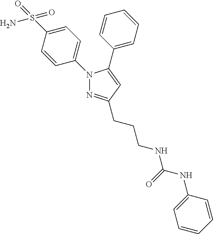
C1=C(N2N=C(CCCNC(NC3=CC=CC=C3)=O)C=C2C2=CC=CC=C2)C=CC(S(N)(=O)=O)=C1
